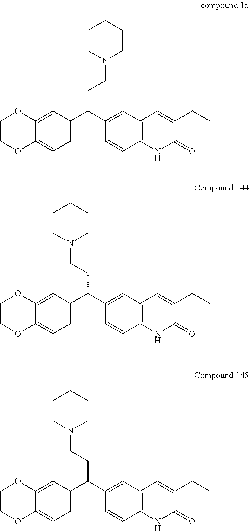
C1COC2=CC=C(C(C3=CC4=C(C=C3)NC(=O)C(CC)=C4)CCN3CCCCC3)C=C2O1.C1COC2=CC=C(C(C3=CC4=C(C=C3)NC(=O)C(CC)=C4)CCN3CCCCC3)C=C2O1.C1COC2=CC=C(C(C3=CC4=C(C=C3)NC(=O)C(CC)=C4)CCN3CCCCC3)C=C2O1
